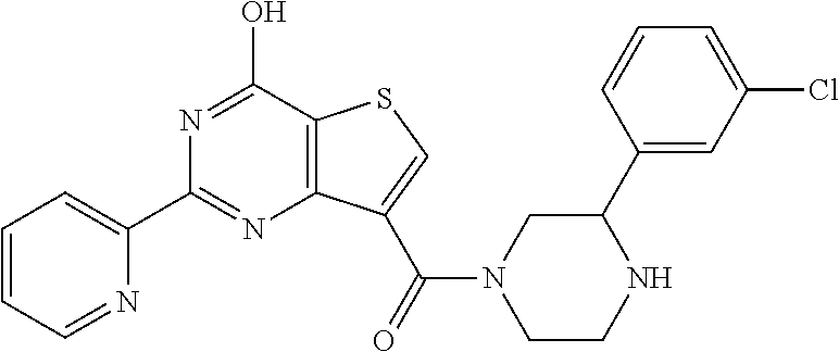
C1=CC=NC(C2=NC3=C(C(O)=N2)SC=C3C(=O)N2CC(C3=CC(Cl)=CC=C3)NCC2)=C1
